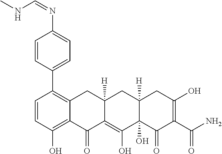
C1=CC(O)=C2C(=C1C1=CC=C(N=CNC)C=C1)CC1([H])C(=C(O)C3(O)C([H])(C1)CC(O)=C(C(N)=O)C3=O)C2=O
